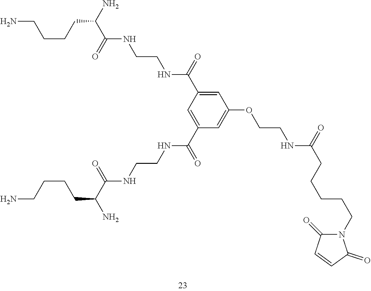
NCCCCC(N)C(=O)NCCNC(C1=CC(C(NCCNC(C(CCCCN)N)=O)=O)=CC(OCCNC(CCCCCN2C(=O)C=CC2=O)=O)=C1)=O
